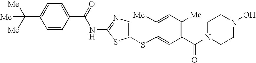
C(C1=CC=C(C(=O)NC2=NC=C(SC3=CC(C(N4CCN(O)CC4)=O)=C([Me])C=C3[Me])S2)C=C1)([Me])([Me])[Me]
